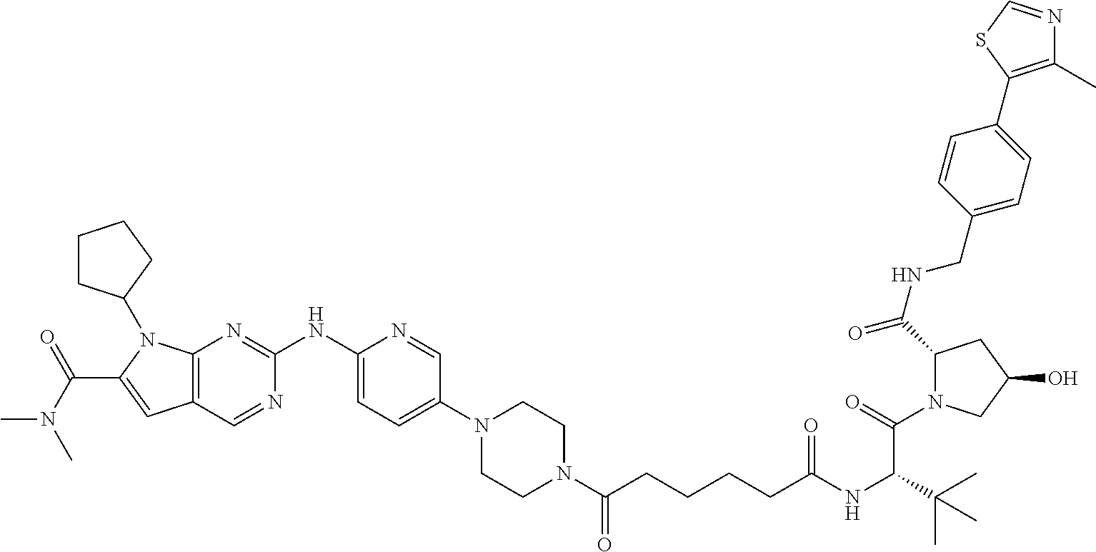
C12=C(N=C(NC3=CC=C(N4CCN(C(CCCCC(NC(C(C)(C)C)C(N5C(C(NCC6=CC=C(C7=C(C)N=CS7)C=C6)=O)CC(O)C5)=O)=O)=O)CC4)C=N3)N=C1)N(C1CCCC1)C(C(N(C)C)=O)=C2
